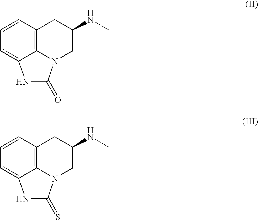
C1=CC=C2C3=C1CC(NC)CN3C(=O)N2.C1=CC=C2C3=C1CC(NC)CN3C(=S)N2
